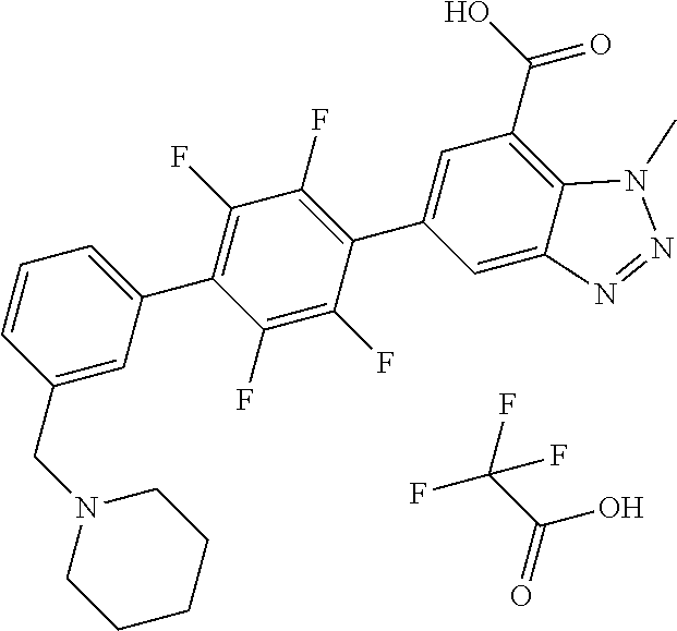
C1(C2=C(F)C(F)=C(C3=CC(C(O)=O)=C4C(=C3)N=NN4C)C(F)=C2F)=CC=CC(CN2CCCCC2)=C1.C(=O)(O)C(F)(F)F
